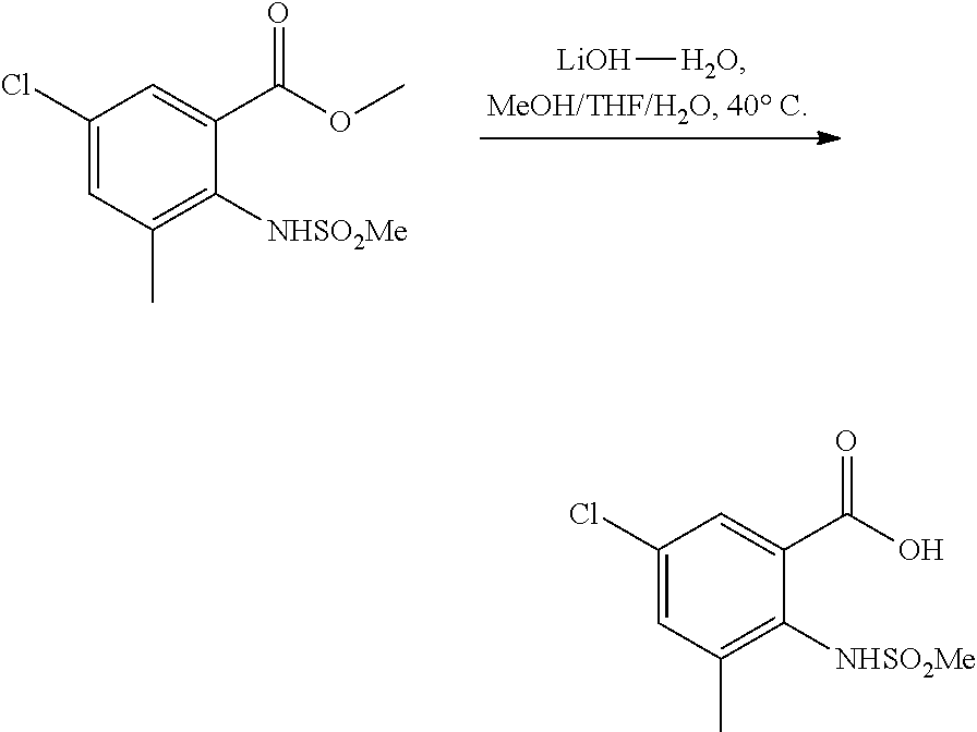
C1(Cl)=CC(C)=C([NHSO2Me])C(C(OC)=O)=C1.[LiOH][H2O].C1(Cl)=CC(C)=C([NHSO2Me])C(C(O)=O)=C1
